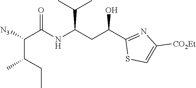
C(C(C1=NC([CO2Et])=CS1)O)C(NC(C(C(CC)C)[N3])=O)C(C)C
